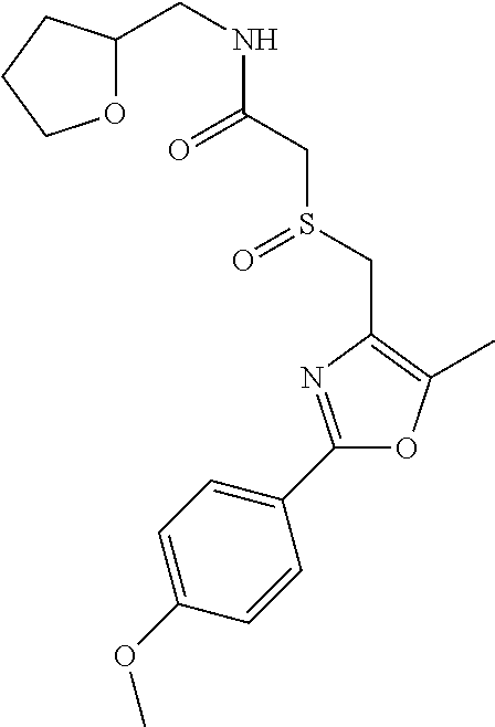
C(NC(CS(CC1=C(C)OC(C2=CC=C(OC)C=C2)=N1)=O)=O)C1OCCC1
